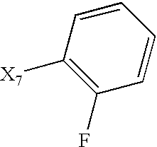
C1(F)=C([X7])C=CC=C1
